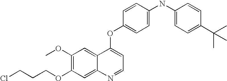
C1=CC(OC2=CC=NC3=CC(OCCCCl)=C(OC)C=C23)=CC=C1NC1=CC=C(C(C)(C)C)C=C1
